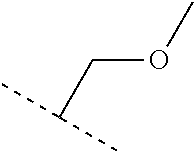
C(OC)C(C)C
